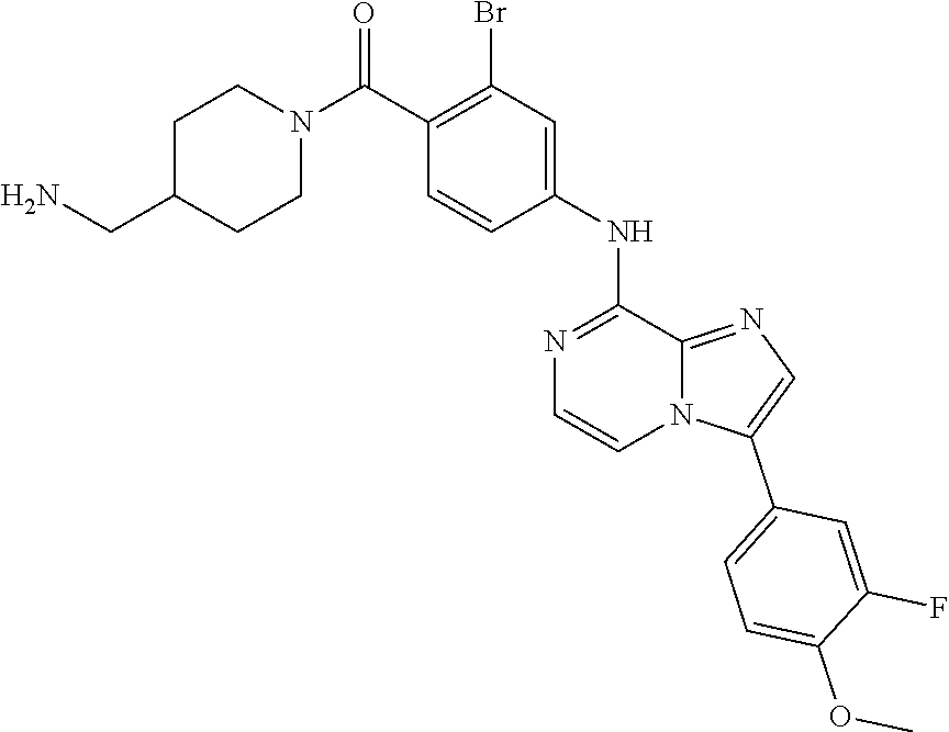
C1C(CN)CCN(C(C2=C(Br)C=C(NC3=NC=CN4C3=NC=C4C3=CC=C(OC)C(F)=C3)C=C2)=O)C1
